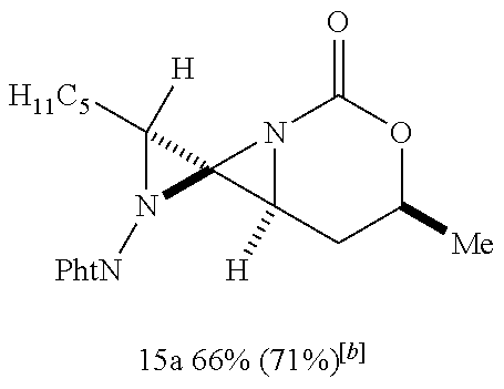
N12C([H])(CC([Me])OC1=O)C21C([H11C5])([H])N1[PhtN]
